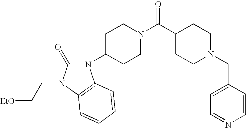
C1CC(C(N2CCC(N3C(=O)N(CC[EtO])C4=C3C=CC=C4)CC2)=O)CCN1CC1=CC=NC=C1
